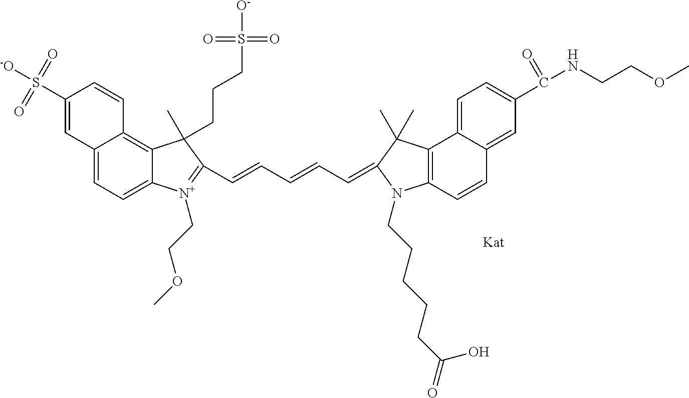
C(=CC=CC=C1C(C)(C)C2=C(C=CC3=CC(C(NCCOC)=O)=CC=C32)N1CCCCCC(=O)O)C1=[N+](CCOC)C2=CC=C3C(=C2C1(C)CCCS(=O)(=O)[O-])C=CC(S([-O])(=O)=O)=C3
